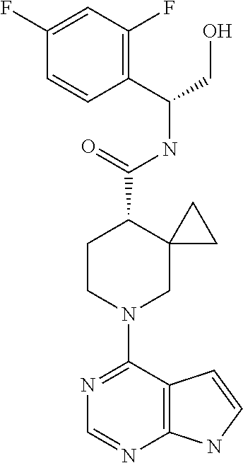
N1=C(N2CC3(C(C(=O)NC(C4=C(F)C=C(F)C=C4)CO)CC2)CC3)C2=C(N=C1)NC=C2
